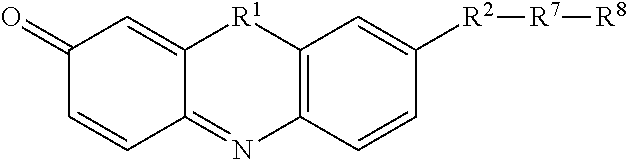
C1(=O)C=CC2=NC3=C([R1]C2=C1)C=C([R2][R7][R8])C=C3
